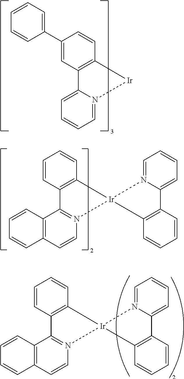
C1(C2=CC=CC=C2)=CC2=C(C=C1)[Ir]N1=CC=CC=C21.C1=CC2=C(C=C1)[Ir]1(N3=C2C2=C(C=C3)C=CC=C2)N2=CC=CC=C2C2=C1C=CC=C2.C1=CC2=C(C=C1)[Ir]1(N3=C2C2=C(C=C3)C=CC=C2)N2=CC=CC=C2C2=C1C=CC=C2
